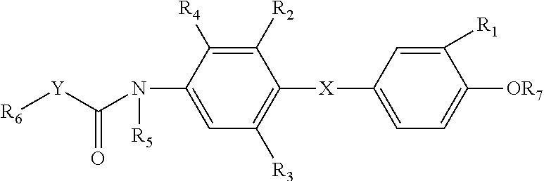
C1([R4])=C([R2])C([X]C2=CC=C([OR7])C([R1])=C2)=C([R3])C=C1N([R5])C([Y][R6])=O
